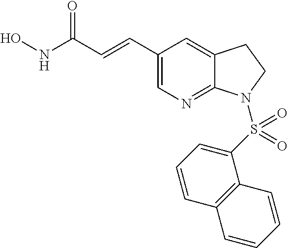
ONC(C=CC1=CN=C2C(=C1)CCN2S(C1=CC=CC2=C1C=CC=C2)(=O)=O)=O
